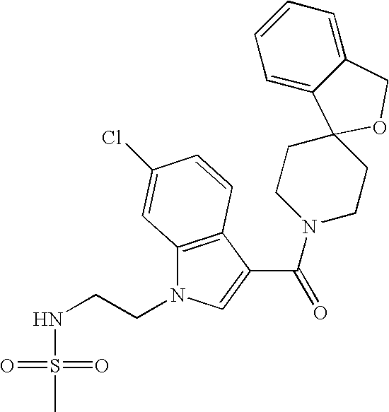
C(N1CCC2(CC1)C1=CC=CC=C1CO2)(=O)C1=CN(CCNS(C)(=O)=O)C2=C1C=CC(Cl)=C2
